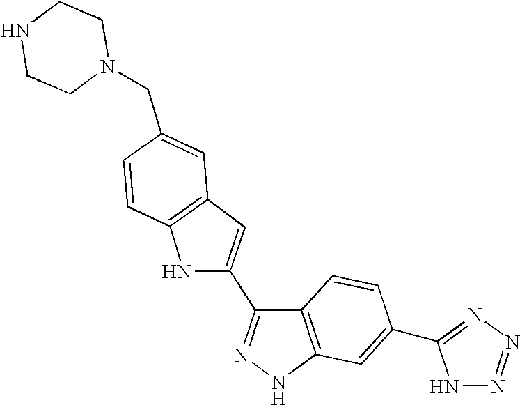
N1(CC2=CC3=C(C=C2)NC(C2=NNC4=C2C=CC(C2=NN=NN2)=C4)=C3)CCNCC1
